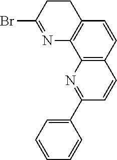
C12=C(C=CC3=C1N=C(Br)CC3)C=CC(C1=CC=CC=C1)=N2
